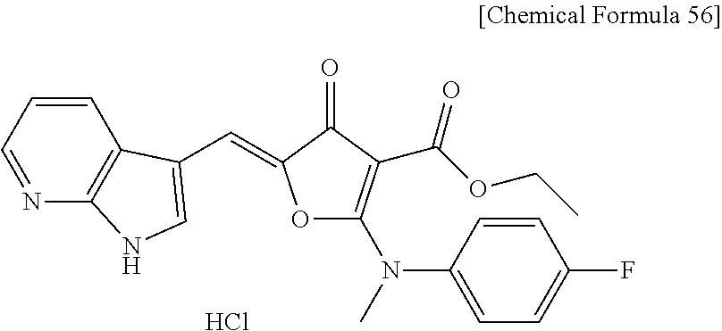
C1=CC=NC2=C1C(C=C1OC(N(C3=CC=C(F)C=C3)C)=C(C(OCC)=O)C1=O)=CN2.Cl
